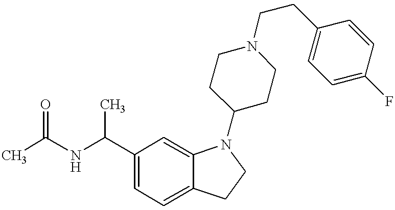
C1=C(C(NC(C)=O)C)C=C2C(=C1)CCN2C1CCN(CCC2=CC=C(F)C=C2)CC1
